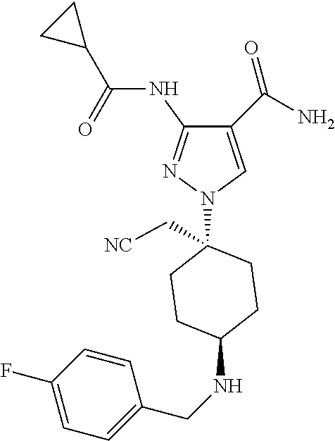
C1(C(=O)N)=CN(C2(C[NC])CCC(NCC3=CC=C(F)C=C3)CC2)N=C1NC(C1CC1)=O
